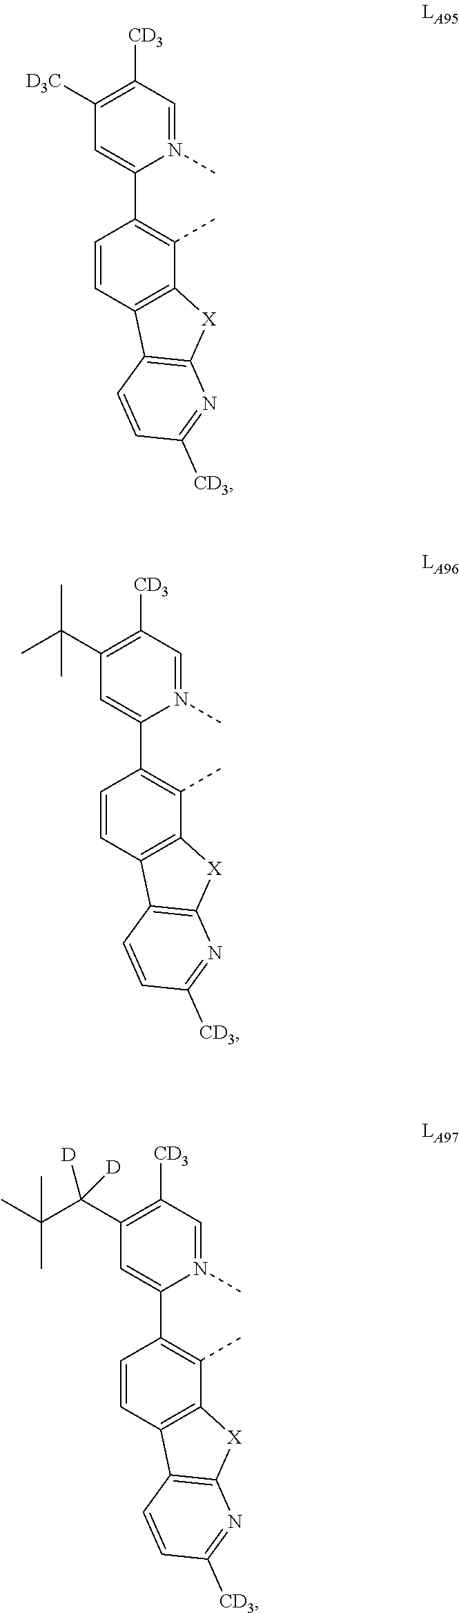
N1(C)=CC([CD3])=C([D3C])C=C1C1=C(C)C2=C(C=C1)C1=C([X]2)N=C([CD3])C=C1.N1(C)=CC([CD3])=C(C(C)(C)C)C=C1C1=C(C)C2=C(C=C1)C1=C([X]2)N=C([CD3])C=C1.N1(C)=CC([CD3])=C(C(C(C)(C)C)([D])[D])C=C1C1=C(C)C2=C(C=C1)C1=C([X]2)N=C([CD3])C=C1
